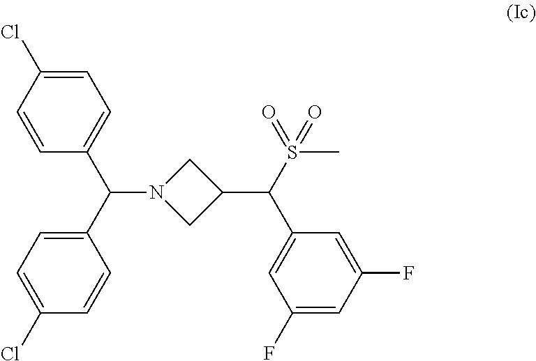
C1=C(Cl)C=CC(C(C2=CC=C(Cl)C=C2)N2CC(C(S(C)(=O)=O)C3=CC(F)=CC(F)=C3)C2)=C1
